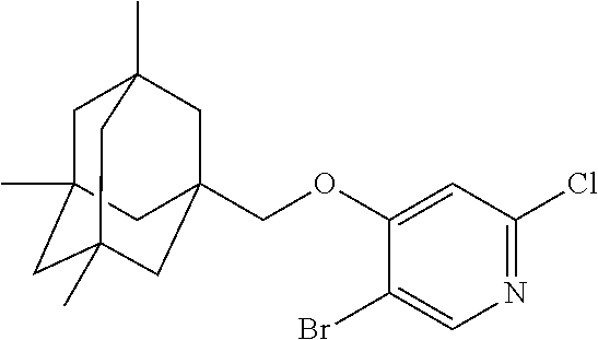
C(OC1=CC(Cl)=NC=C1Br)C12CC3(C)CC(C)(CC(C)(C1)C3)C2
